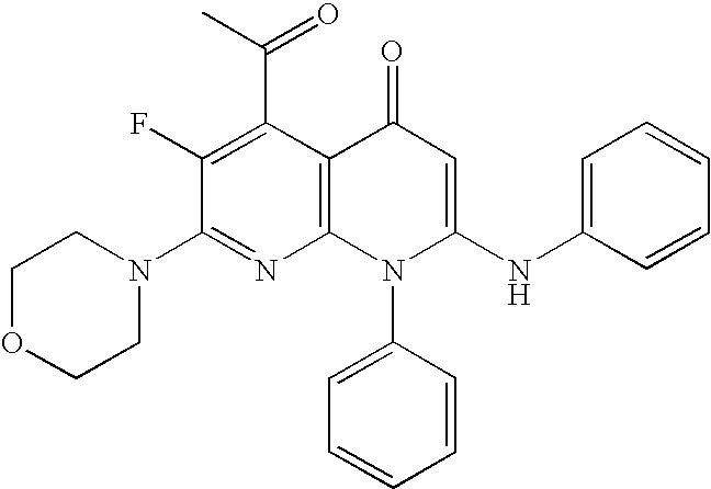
C1(N2CCOCC2)=NC2=C(C(C(C)=O)=C1F)C(=O)C=C(NC1=CC=CC=C1)N2C1=CC=CC=C1
